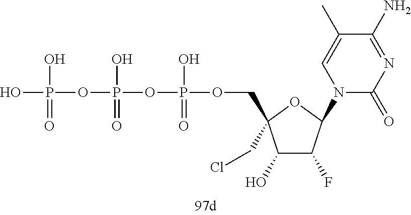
OP(O)(OP(O)(=O)OP(O)(=O)OCC1(CCl)C(O)C(F)C(N2C(=O)N=C(N)C(C)=C2)O1)=O
